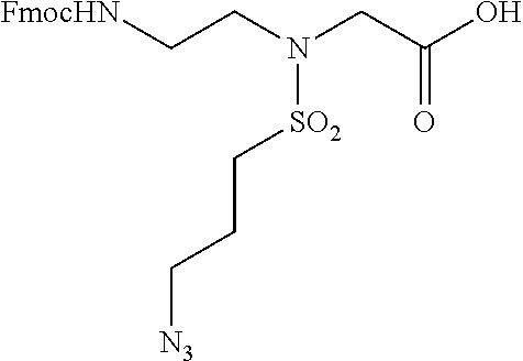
[SO2](N(CC(O)=O)CC[FmocHN])CCC[N3]
